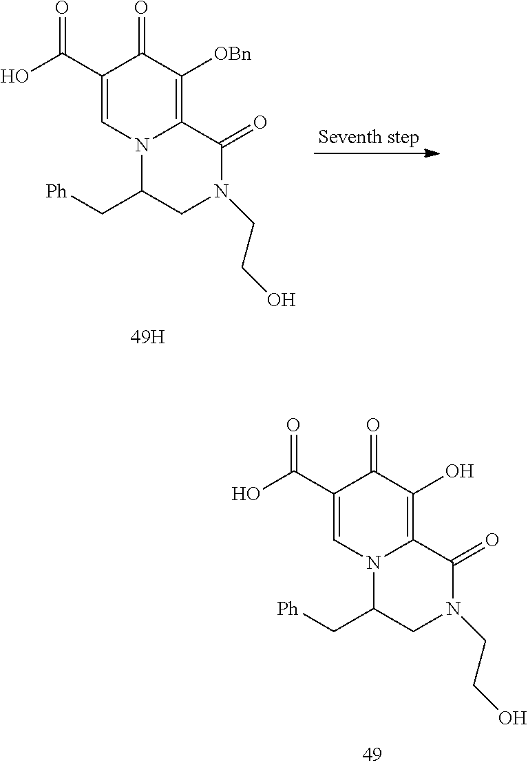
C1(C(O)=O)=CN2C(=C([OBn])C1=O)C(=O)N(CCO)CC2C[Ph].C1(C(O)=O)=CN2C(=C(O)C1=O)C(=O)N(CCO)CC2C[Ph]
